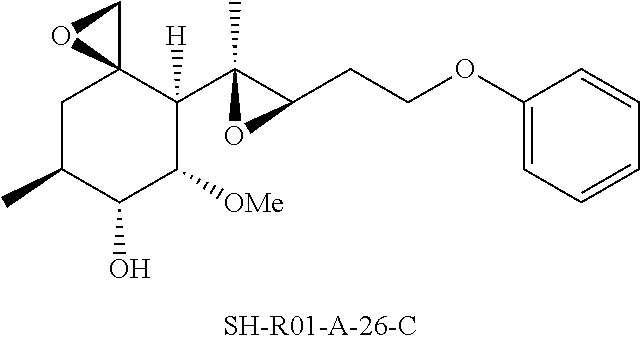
C1C(C)C(O)C([OMe])C(C2(C)C(CCOC3=CC=CC=C3)O2)([H])C12CO2
